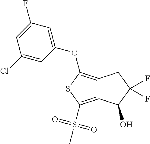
C12=C(OC3=CC(F)=CC(Cl)=C3)SC(S(C)(=O)=O)=C1C(O)C(F)(F)C2
